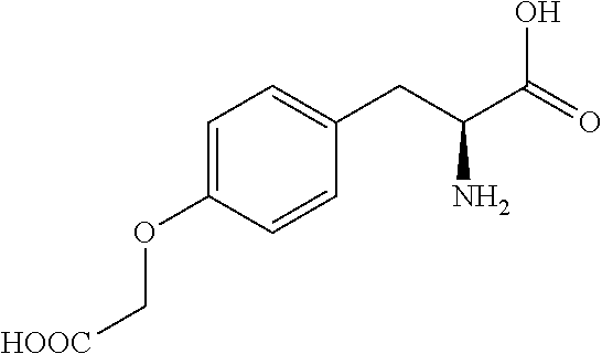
C1=C(OC[HOOC])C=CC(CC(C(=O)O)N)=C1
